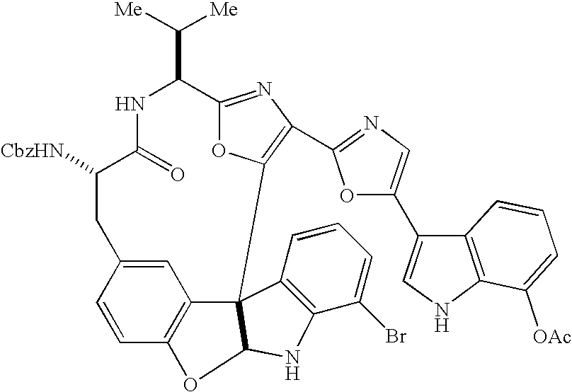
C1=C2C=CC3=C1C1(C4=C(C(Br)=CC=C4)NC1O3)C1=C(C3=NC=C(C4=CNC5=C4C=CC=C5[OAc])O3)N=C(C(C([Me])[Me])NC(=O)C([CbzHN])C2)O1
